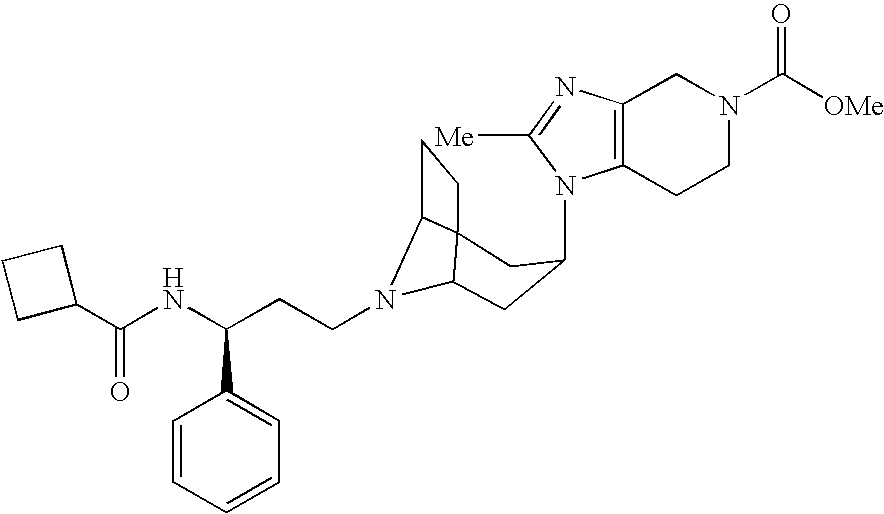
N1(C2CC3N(CCC(NC(C4CCC4)=O)C4=CC=CC=C4)C4C3(CC4)C2)C2=C(N=C1[Me])CN(C([OMe])=O)CC2
